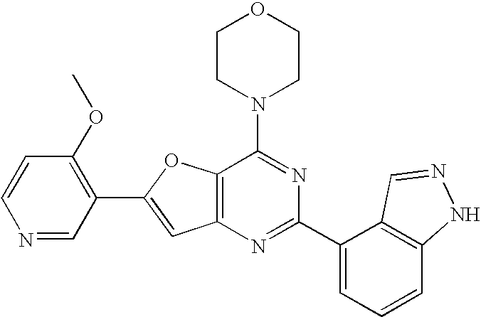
C1CN(C2=NC(C3=CC=CC4=C3C=NN4)=NC3=C2OC(C2=C(OC)C=CN=C2)=C3)CCO1
